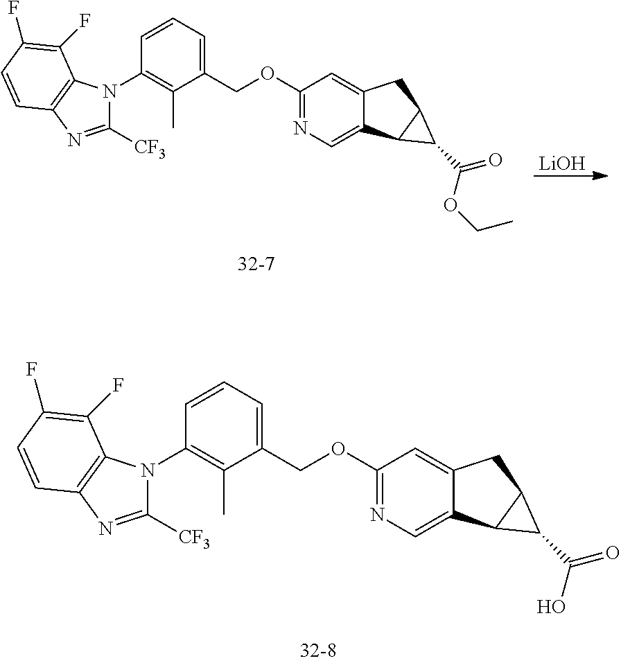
[LiOH].C1(N2C([CF3])=NC3=C2C(F)=C(F)C=C3)=C(C)C(COC2=NC=C3C(=C2)CC2C3C2C(=O)OCC)=CC=C1.C1(N2C([CF3])=NC3=C2C(F)=C(F)C=C3)=C(C)C(COC2=NC=C3C(=C2)CC2C3C2C(=O)O)=CC=C1
